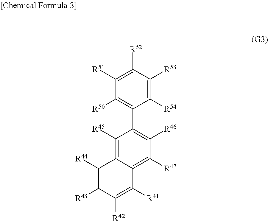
C1([R45])=C2C(=C([R47])C([R46])=C1C1=C([R50])C([R51])=C([R52])C([R53])=C1[R54])C([R41])=C([R42])C([R43])=C2[R44]
